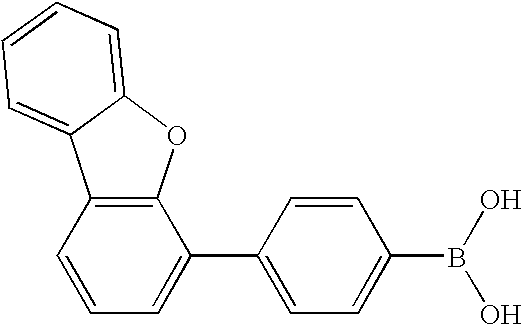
C12=C(C=CC=C1C1=CC=C(B(O)O)C=C1)C1=CC=CC=C1O2
